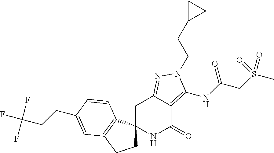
C1C2(C3=C(C1)C=C(CCC(F)(F)F)C=C3)NC(=O)C1=C(NC(CS(C)(=O)=O)=O)N(CCC3CC3)N=C1C2
